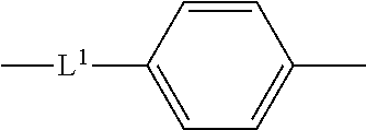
C1=CC(C)=CC=C1[L1]C
